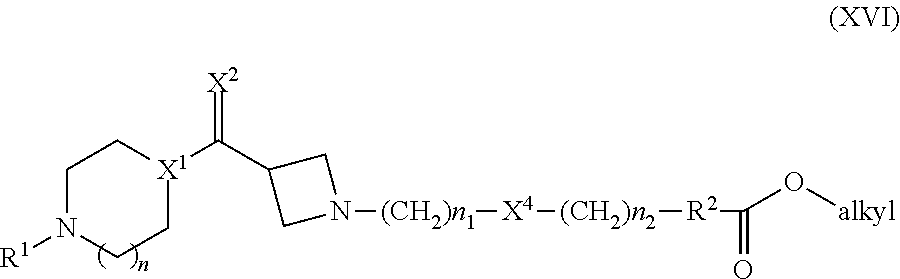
[X2]=C(C1CN([(CH2)n1][X4][(CH2)n2][R2]C(=O)O[alkyl])C1)[X1]1CCN([R1])CC1
